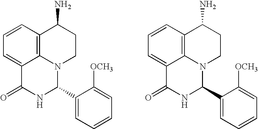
C1=CC2=C3C(=C1)C(=O)NC(C1=CC=CC=C1[OCH3])N3CCC2N.C1=CC2=C3C(=C1)C(=O)NC(C1=CC=CC=C1[OCH3])N3CCC2N
